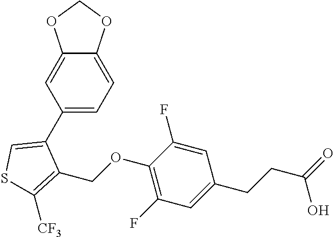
C1(C2=CSC([CF3])=C2COC2=C(F)C=C(CCC(=O)O)C=C2F)=CC=C2C(=C1)OCO2
